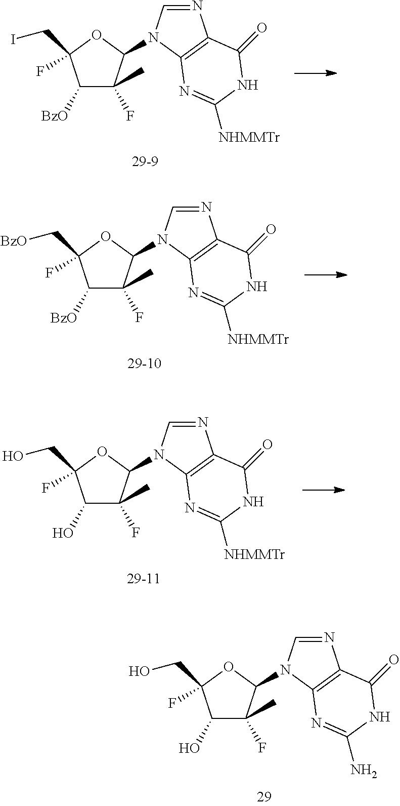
[BzO]C1C(F)(C)C(N2C=NC3=C2N=C([NHMMTr])NC3=O)OC1(CI)F.[BzO]C1C(F)(C)C(N2C=NC3=C2N=C([NHMMTr])NC3=O)OC1(C[BzO])F.OC1C(F)(C)C(N2C=NC3=C2N=C([NHMMTr])NC3=O)OC1(CO)F.OC1C(F)(C)C(N2C=NC3=C2N=C(N)NC3=O)OC1(CO)F
